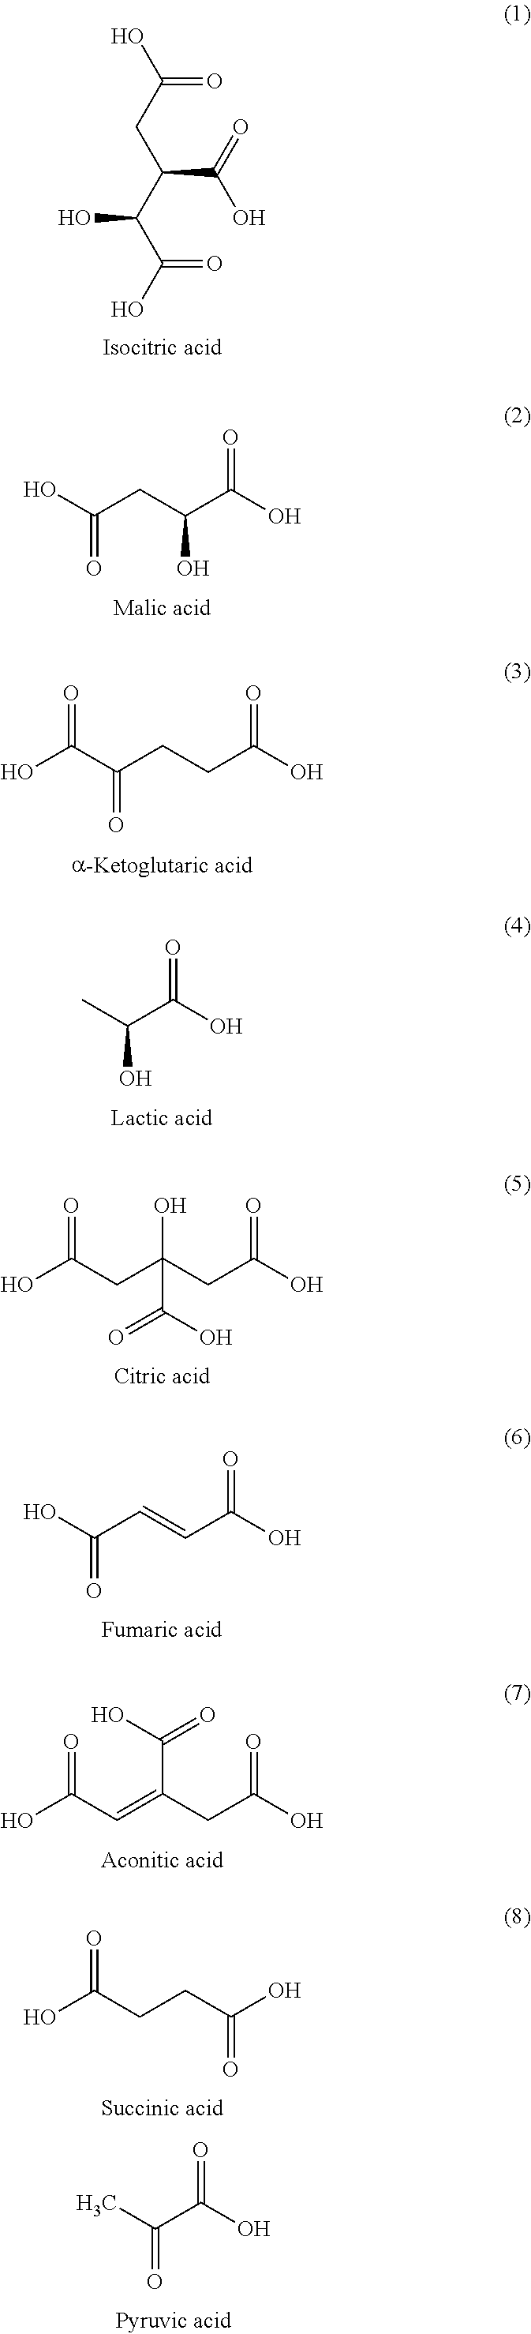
O=C(C(CC(=O)O)C(C(O)=O)O)O.OC(CC(C(O)=O)O)=O.OC(C(CCC(O)=O)=O)=O.CC(C(O)=O)O.OC(CC(CC(O)=O)(O)C(O)=O)=O.OC(C=CC(O)=O)=O.OC(C=C(CC(O)=O)C(O)=O)=O.OC(CCC(O)=O)=O.CC(=O)C(=O)O
